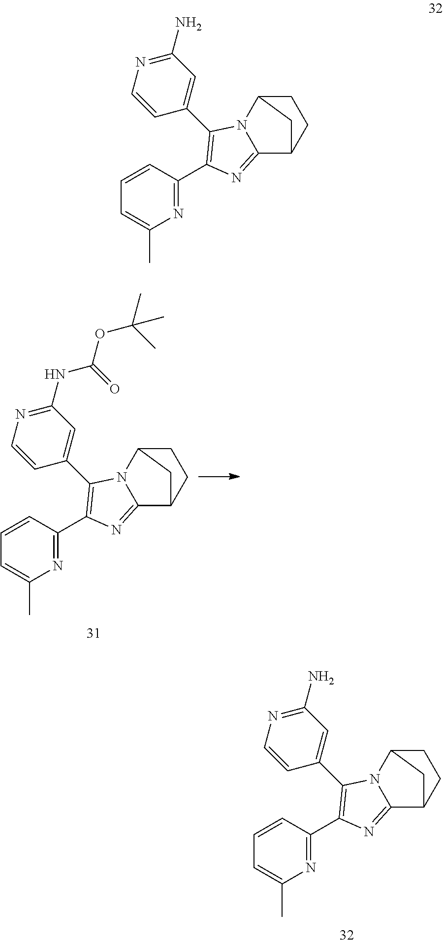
N1=C(C2=C(C3=CC(NC(=O)OC(C)(C)C)=NC=C3)N3C4CCC(C3=N2)C4)C=CC=C1C.N1=C(C2=C(C3=CC(N)=NC=C3)N3C4CCC(C3=N2)C4)C=CC=C1C.N1=C(C2=C(C3=CC(N)=NC=C3)N3C4CCC(C3=N2)C4)C=CC=C1C
